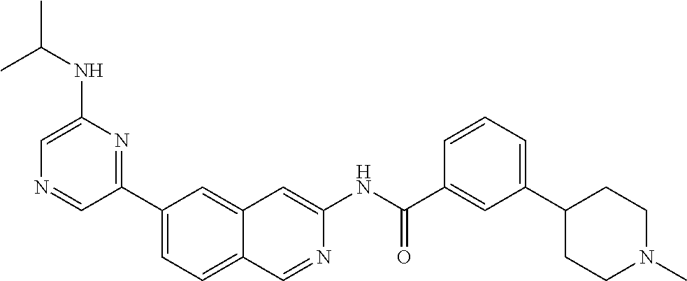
C1(C2=NC(NC(C)C)=CN=C2)=CC=C2C(=C1)C=C(NC(=O)C1=CC(C3CCN(C)CC3)=CC=C1)N=C2
